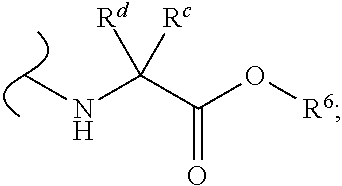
C(=O)(C([Rd])([Rc])NC)O[R6]
